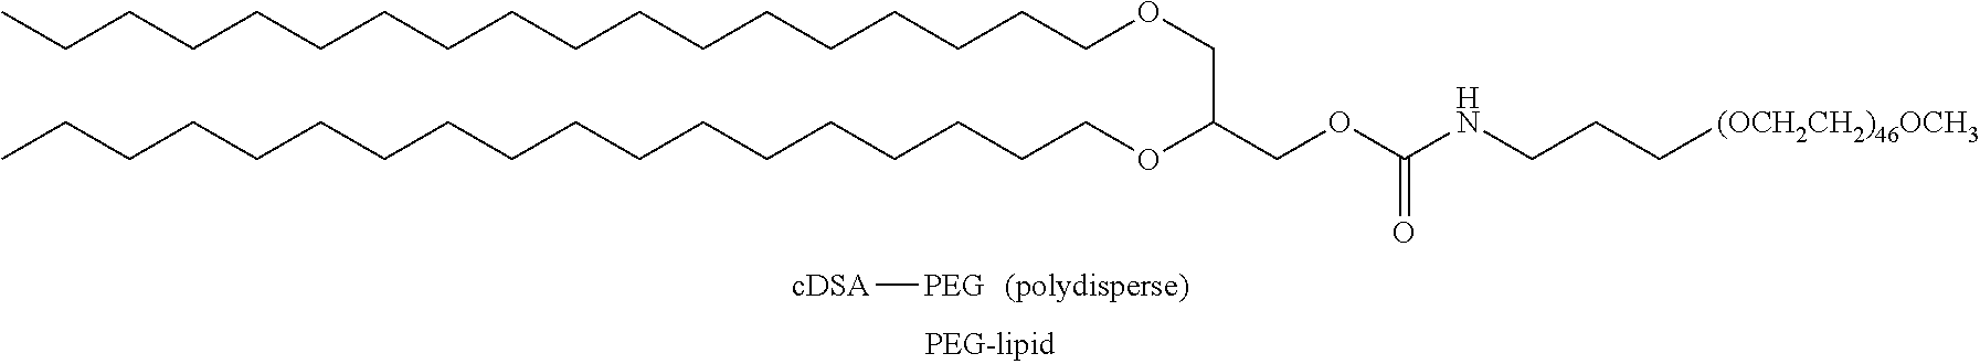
[cDSA][PEG].C(CCCCCCCCCCCCOCC(OCCCCCCCCCCCCCCCCCC)COC(NCCC[(OCH2CH2)46OCH3])=O)CCCCC
